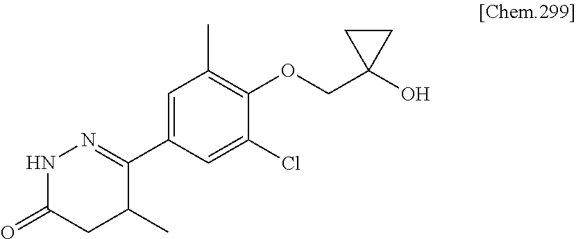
C1(C2=NNC(=O)CC2C)=CC(C)=C(OCC2(O)CC2)C(Cl)=C1
